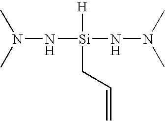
N(N[Si](CC=C)(NN(C)C)[H])(C)C
